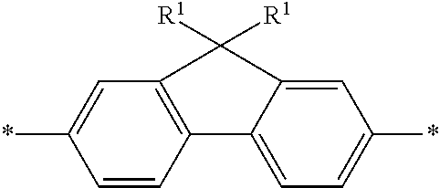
C1(*)=CC2=C(C=C1)C1=CC=C(*)C=C1C2([R1])[R1]
